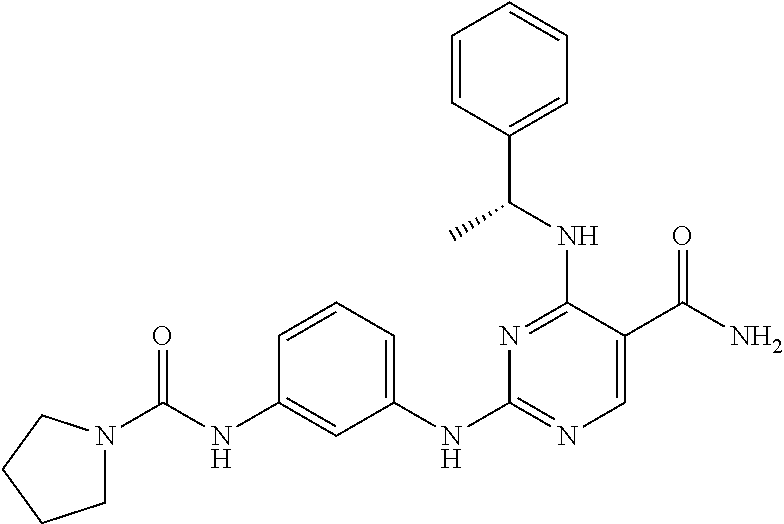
C1=CC(NC(=O)N2CCCC2)=CC(NC2=NC=C(C(N)=O)C(NC(C3=CC=CC=C3)C)=N2)=C1
